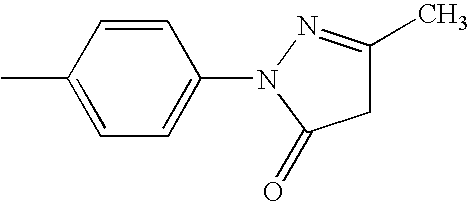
C1(C)=CC=C(N2C(=O)CC(C)=N2)C=C1
